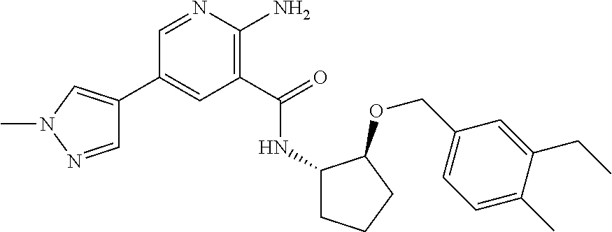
C1(C2=CN(C)N=C2)=CC(C(=O)NC2CCCC2OCC2=CC=C(C)C(CC)=C2)=C(N)N=C1
